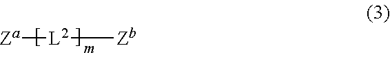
[Za][L2][Zb]
